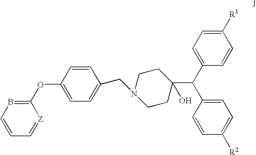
C1([R1])=CC=C(C(C2(O)CCN(CC3=CC=C(OC4=BC=CC=[Z]4)C=C3)CC2)C2=CC=C([R2])C=C2)C=C1
